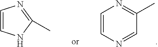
C1=CNC(C)=N1.C1=CN=CC(C)=N1
